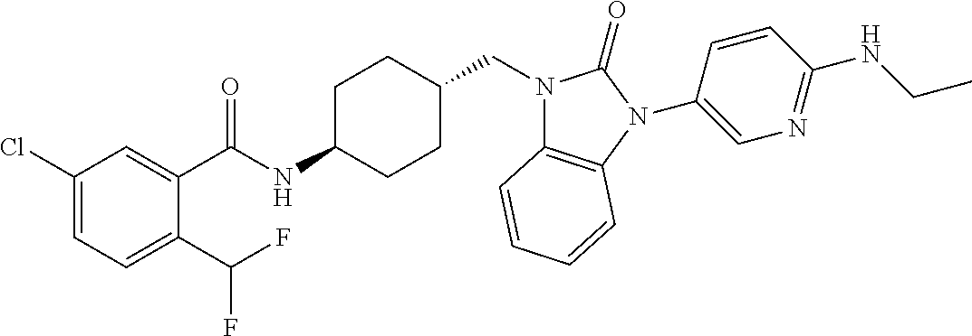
C1(Cl)=CC=C(C(F)F)C(C(NC2CCC(CN3C4=C(N(C5=CN=C(NCC)C=C5)C3=O)C=CC=C4)CC2)=O)=C1
